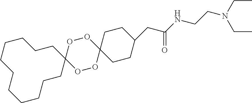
C1CCCCCC2(CCCCC1)OOC1(OO2)CCC(CC(NCCN(CC)CC)=O)CC1
